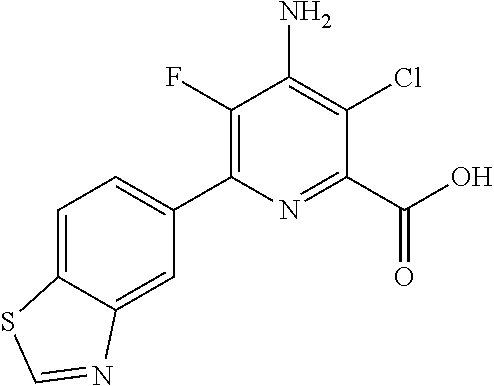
C1(C2=CC=C3C(=C2)N=CS3)=C(F)C(N)=C(Cl)C(C(=O)O)=N1
